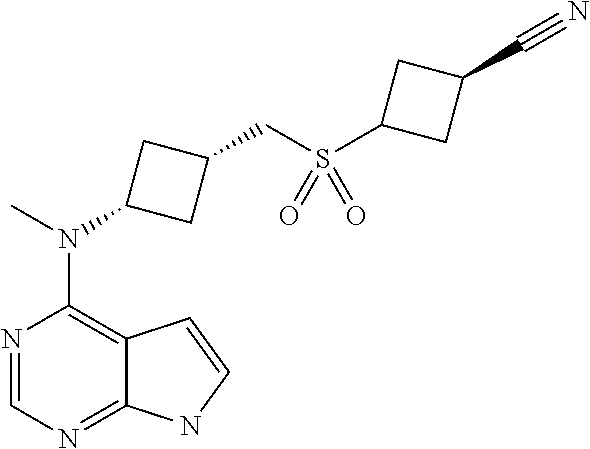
N1=CN=C2C(=C1N(C)C1CC(CS(C3CC(C#N)C3)(=O)=O)C1)C=CN2
